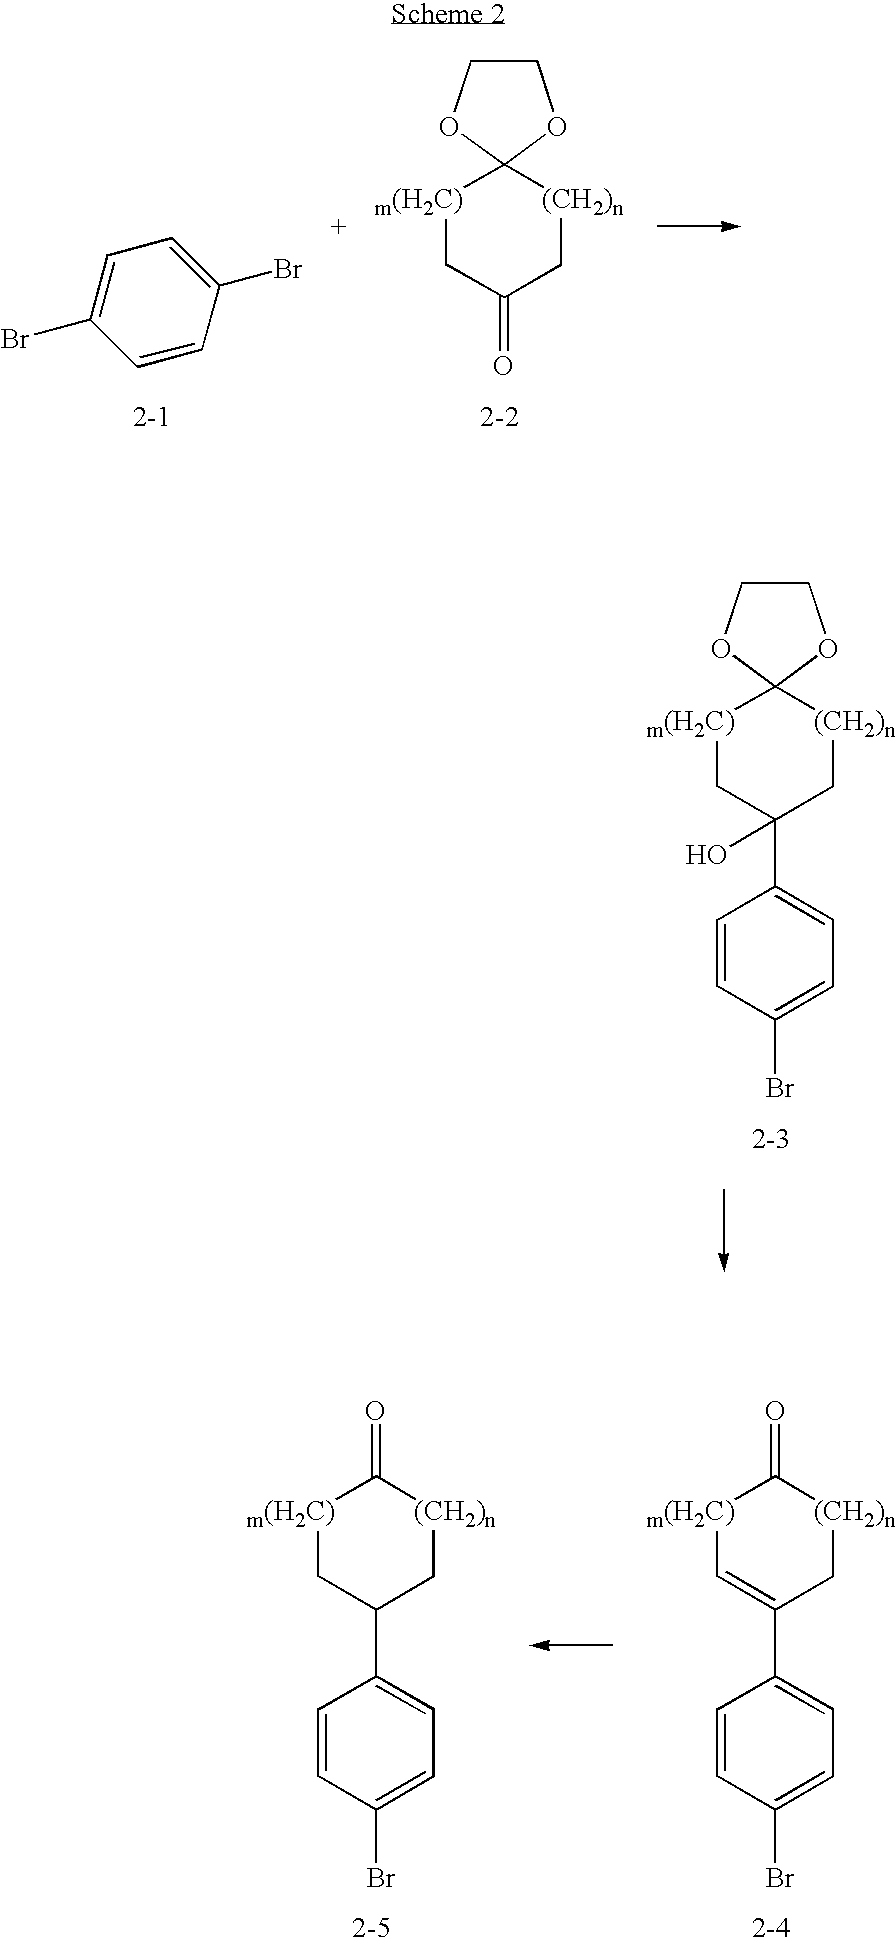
C1=CC(Br)=CC=C1Br.[m(H2C)]1CC(=O)C[(CH2)n]C12OCCO2.C1=CC(Br)=CC=C1C1(O)C[(CH2)n]C2([m(H2C)]C1)OCCO2.C1=CC(Br)=CC=C1C1C[(CH2)n]C(=O)[m(H2C)]C1.C1=CC(Br)=CC=C1C1=C[m(H2C)]C(=O)[(CH2)n]C1
